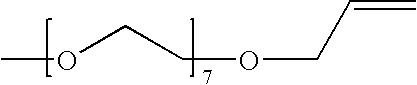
COCCOCC=C
